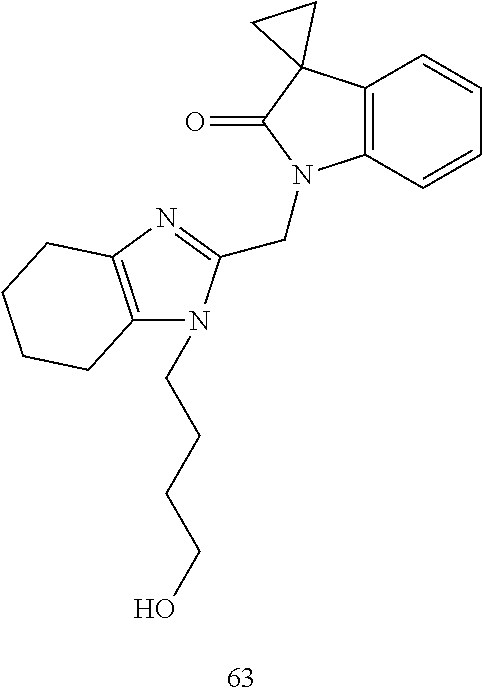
C12=C(N=C(CN3C(=O)C4(C5=C3C=CC=C5)CC4)N1CCCCO)CCCC2
